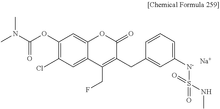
[Na].CN(C(OC1=C(Cl)C=C2C(=C1)OC(=O)C(CC1=CC([N-]S(=O)(=O)NC)=CC=C1)=C2CF)=O)C
